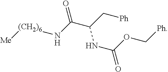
N(C(OC[Ph])=O)C(C[Ph])C(N[(CH2)6][Me])=O
